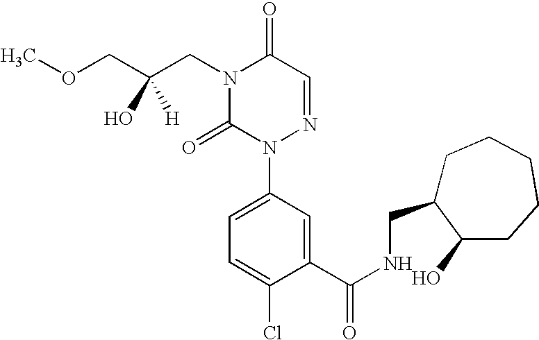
C1(C(=O)NCC2C(O)CCCCC2)=CC(N2N=CC(=O)N(CC(COC)(O)[H])C2=O)=CC=C1Cl
